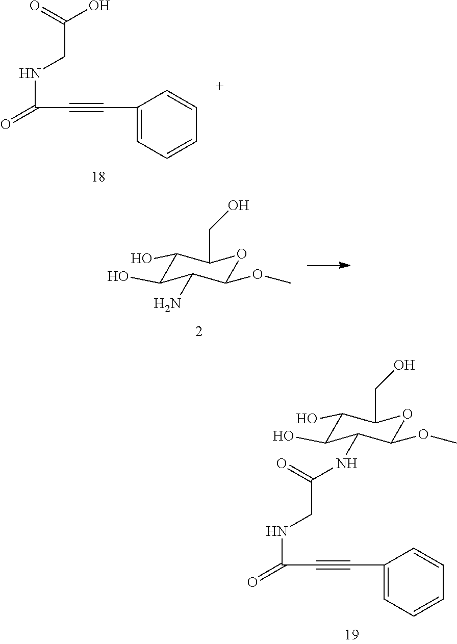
C1(O)C(O)C(N)C(OC)OC1CO.C1(C#CC(NCC(=O)NC2C(O)C(O)C(CO)OC2OC)=O)=CC=CC=C1.C1(C#CC(NCC(O)=O)=O)=CC=CC=C1
